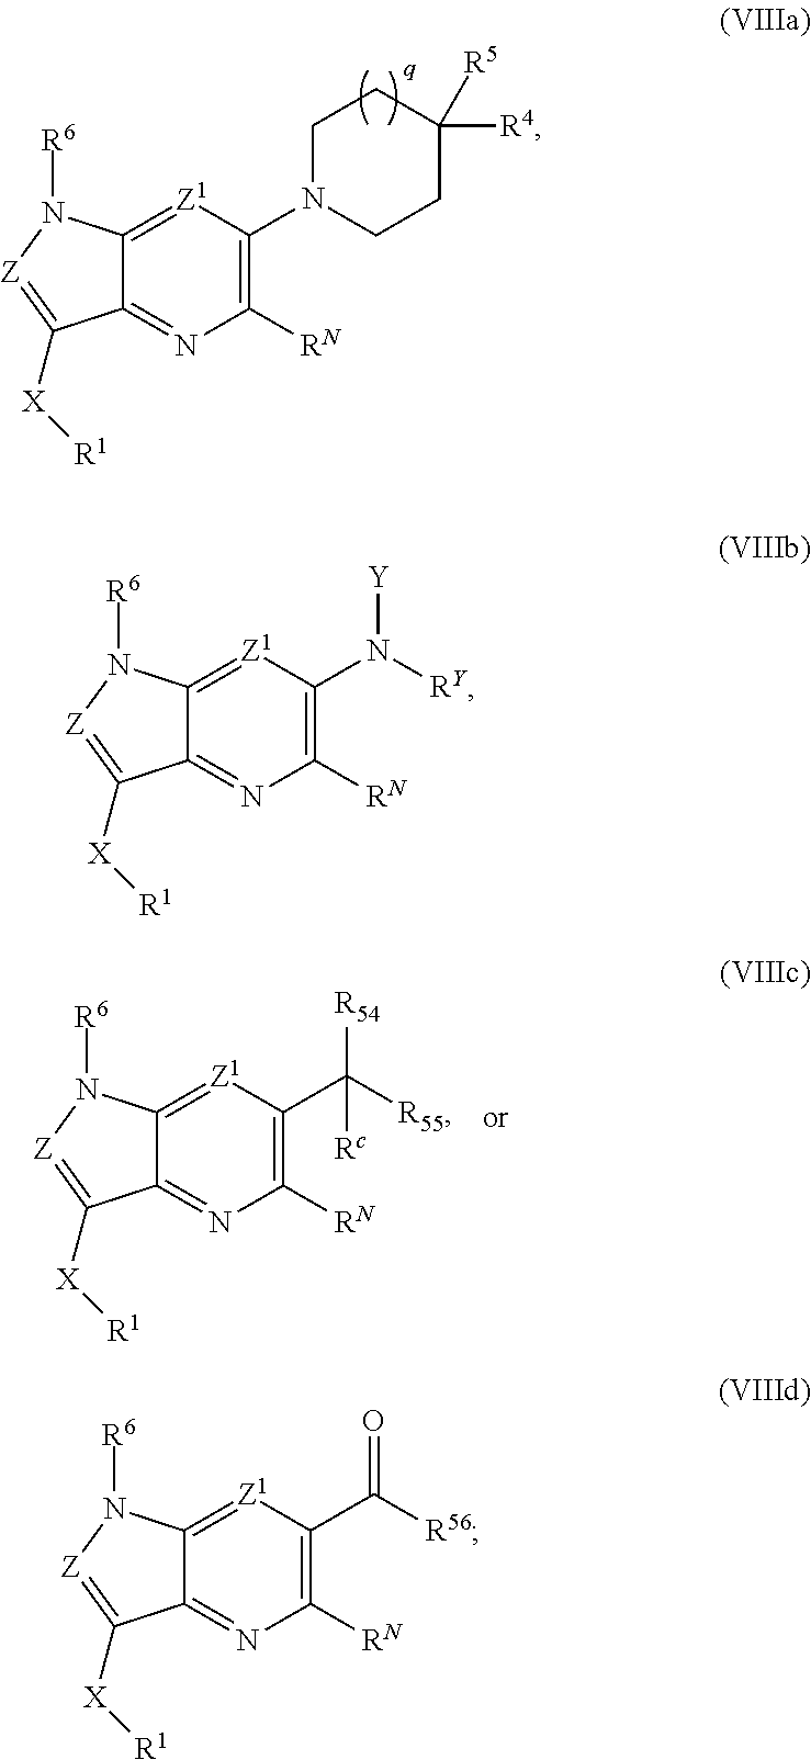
C1([RN])=C(N2CCC([R4])([R5])CC2)[Z1]=C2C(=N1)C([X][R1])=[Z]N2[R6].C1([RN])=C(N([RY])[Y])[Z1]=C2C(=N1)C([X][R1])=[Z]N2[R6].C1([RN])=C(C([R56])=O)[Z1]=C2C(=N1)C([X][R1])=[Z]N2[R6].C1([RN])=C(C([R55])([R54])[Rc])[Z1]=C2C(=N1)C([X][R1])=[Z]N2[R6]
